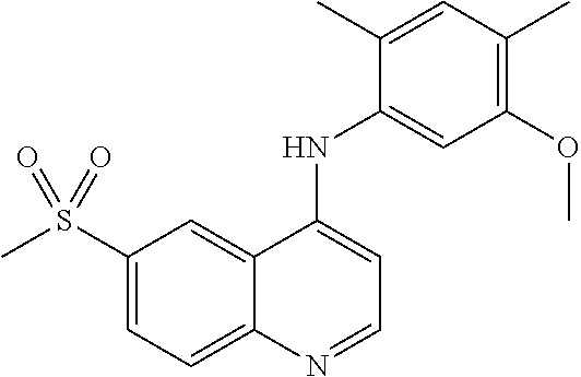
C1(S(C)(=O)=O)=CC=C2C(=C1)C(NC1=CC(OC)=C(C)C=C1C)=CC=N2
